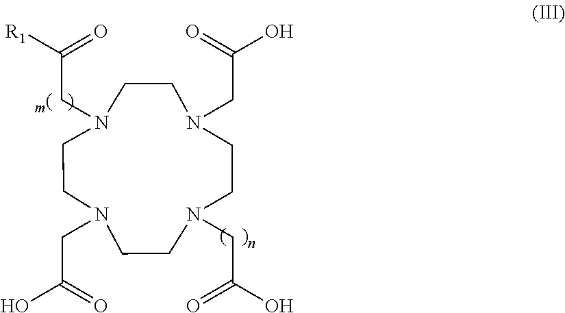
N1(CC(O)=O)CCN(CC([R1])=O)CCN(CC(O)=O)CCN(CC(O)=O)CC1
